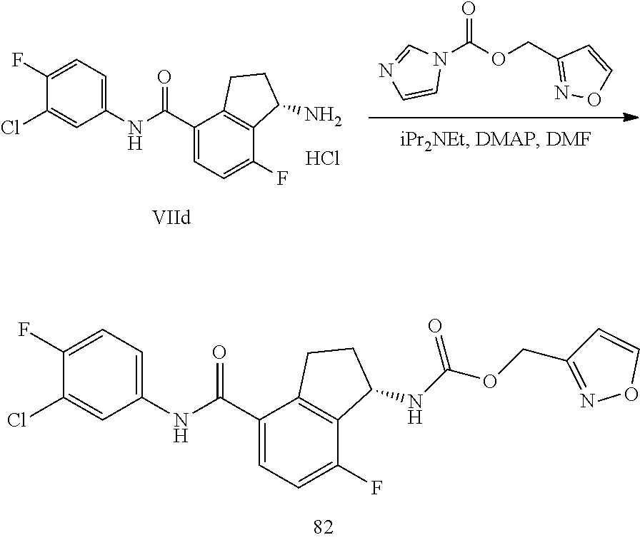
C1(Cl)=CC(NC(C2=CC=C(F)C3=C2CCC3NC(OCC2=NOC=C2)=O)=O)=CC=C1F.N1(C(OCC2=NOC=C2)=O)C=NC=C1.C1(Cl)=CC(NC(C2=CC=C(F)C3=C2CCC3N)=O)=CC=C1F.Cl
